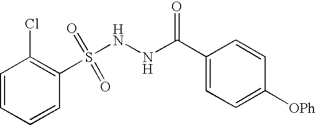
C1=CC(S(NNC(C2=CC=C([OPh])C=C2)=O)(=O)=O)=C(Cl)C=C1
